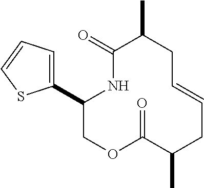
C1(C2=CC=CS2)COC(=O)C(C)CC=CCC(C)C(=O)N1
